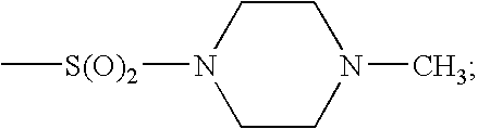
N1([S(O)2]C)CCN(C)CC1
